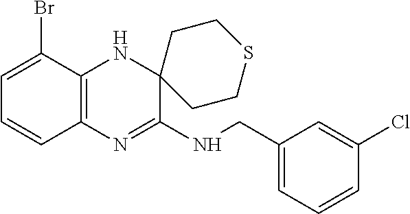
C1(CNC2=NC3=C(NC24CCSCC4)C(Br)=CC=C3)=CC=CC(Cl)=C1
